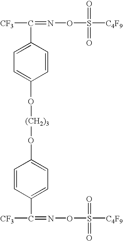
[CF3]C(=NOS(=O)(=O)[C4F9])C1=CC=C(O[(CH2)3]OC2=CC=C(C([CF3])=NOS(=O)(=O)[C4F9])C=C2)C=C1
